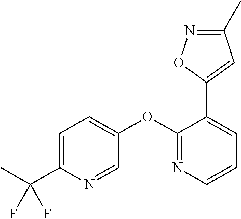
C1=C(C(F)(F)C)N=CC(OC2=NC=CC=C2C2=CC(C)=NO2)=C1
